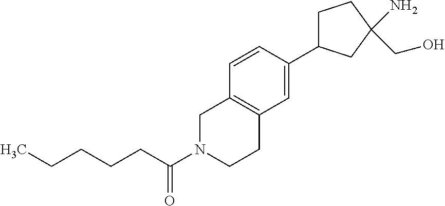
C(CCCC(N1CCC2=C(C1)C=CC(C1CCC(N)(CO)C1)=C2)=O)C
